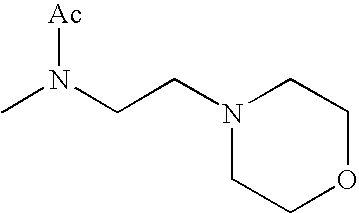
N1(CCN(C)[Ac])CCOCC1
